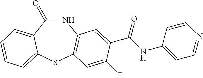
C1(=O)NC2=C(SC3=CC=CC=C13)C=C(F)C(C(NC1=CC=NC=C1)=O)=C2
